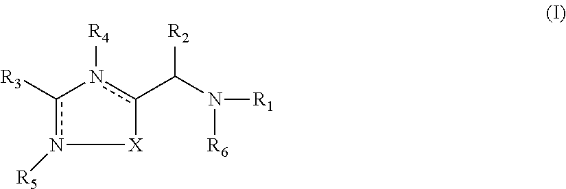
c1([R3])n([R5])[X]c(C(N([R1])[R6])[R2])n-1[R4]
